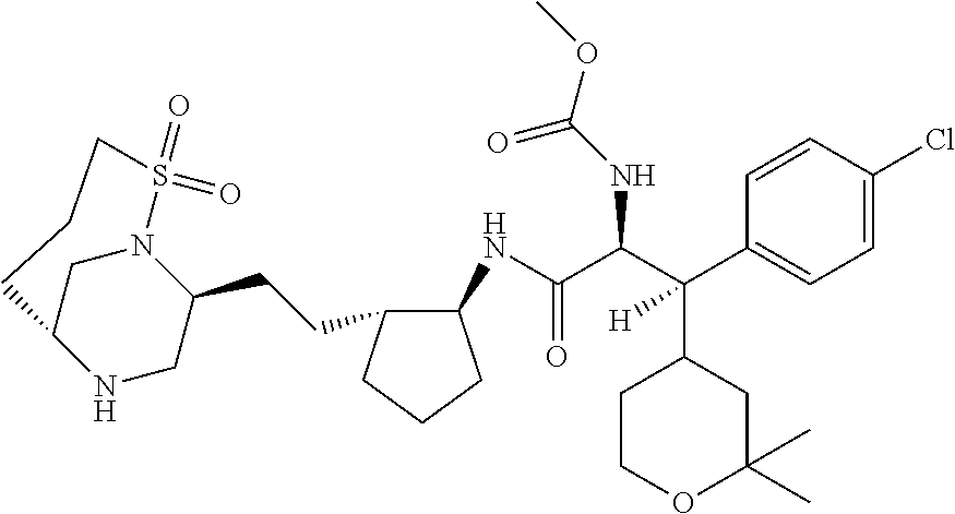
C1=CC(C(C(C(NC2C(CCC3N4CC(NC3)CCCS4(=O)=O)CCC2)=O)NC(=O)OC)([H])C2CCOC(C)(C)C2)=CC=C1Cl
